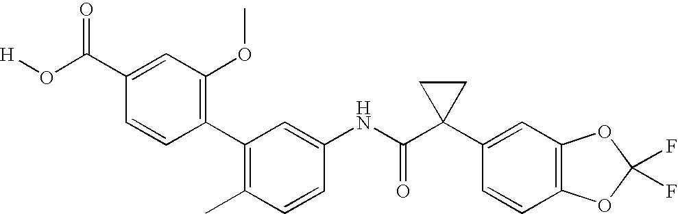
C1(NC(C2(C3=CC4=C(C=C3)OC(F)(F)O4)CC2)=O)=CC(C2=C(OC)C=C(C(=O)O[H])C=C2)=C(C)C=C1
